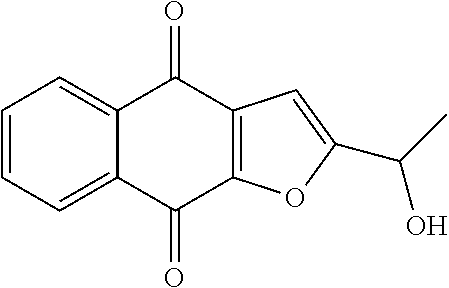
C1=CC=C2C(=C1)C(=O)C1=C(C2=O)OC(C(C)O)=C1
